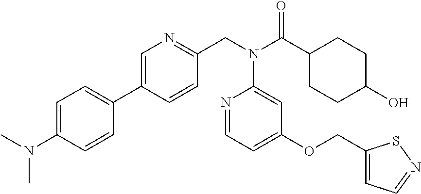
C1=C(C2=CC=C(N(C)C)C=C2)C=CC(CN(C(C2CCC(O)CC2)=O)C2=CC(OCC3=CC=NS3)=CC=N2)=N1
